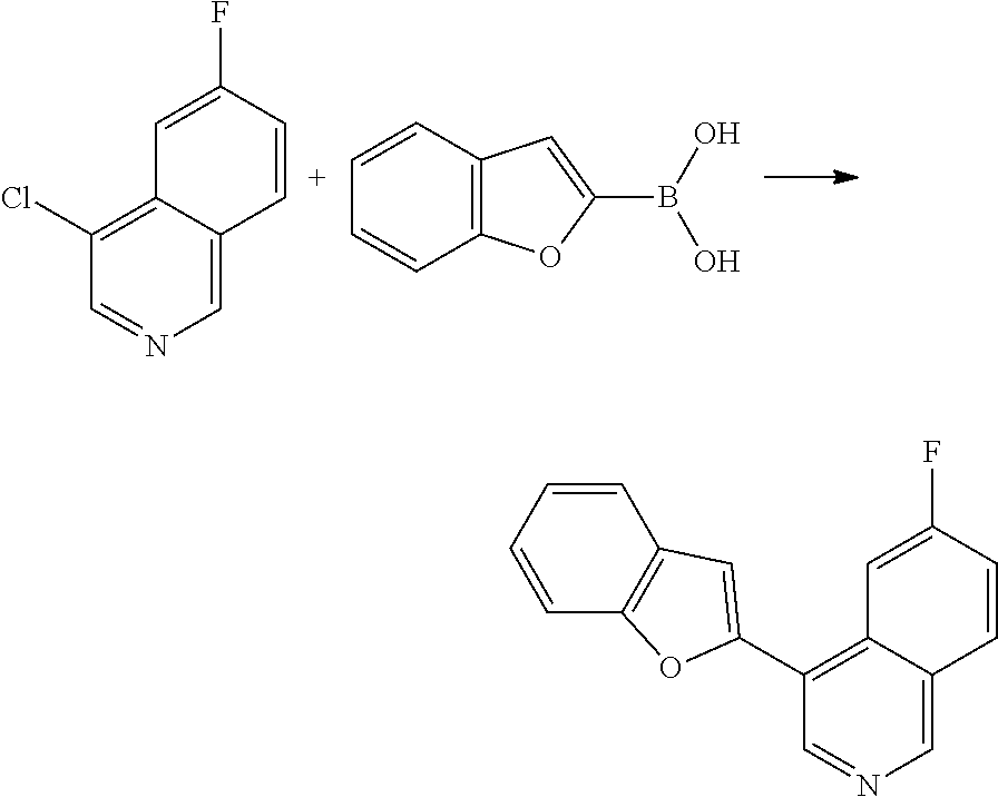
C1=C(F)C=CC2=CN=CC(Cl)=C12.C1=CC2=C(C=C1)OC(B(O)O)=C2.C1=C(F)C=CC2=CN=CC(C3=CC4=C(C=CC=C4)O3)=C12
